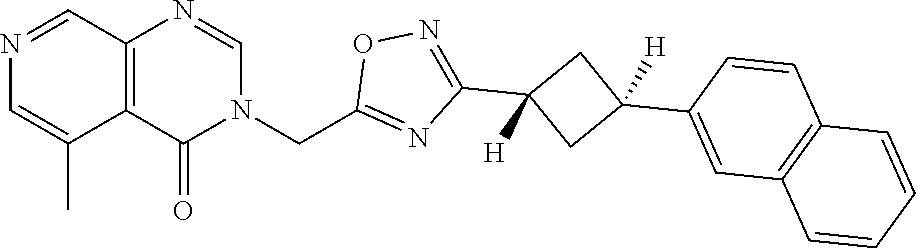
C12=C(N=CN(CC3=NC(C4([H])CC(C5=CC6=C(C=C5)C=CC=C6)([H])C4)=NO3)C1=O)C=NC=C2C
